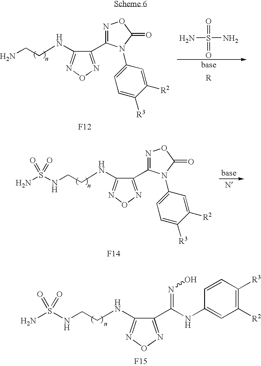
C1(C2=NOC(=O)N2C2=CC=C([R3])C([R2])=C2)=NON=C1NCCN.[F12].NS(N)(=O)=O.C1(C2=NOC(=O)N2C2=CC=C([R3])C([R2])=C2)=NON=C1NCCNS(N)(=O)=O.[F14].C1(C(NC2=CC([R2])=C([R3])C=C2)=NO)=NON=C1NCCNS(N)(=O)=O.[F15]
